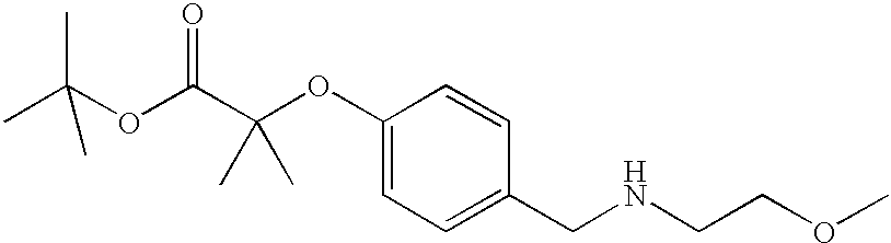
CC(OC(C(OC1=CC=C(CNCCOC)C=C1)(C)C)=O)(C)C
